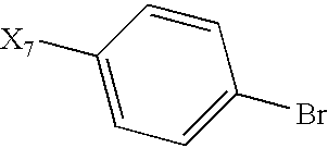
C1=C([X7])C=CC(Br)=C1
